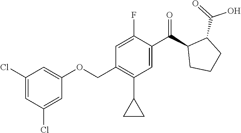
O(CC1=C(C2CC2)C=C(C(C2CCCC2C(O)=O)=O)C(F)=C1)C1=CC(Cl)=CC(Cl)=C1
